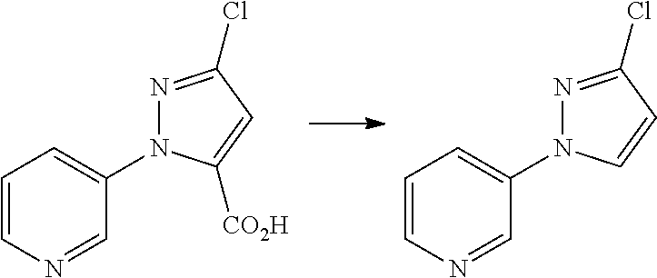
C1=CN=CC(N2N=C(Cl)C=C2[CO2H])=C1.C1=CN=CC(N2N=C(Cl)C=C2)=C1
